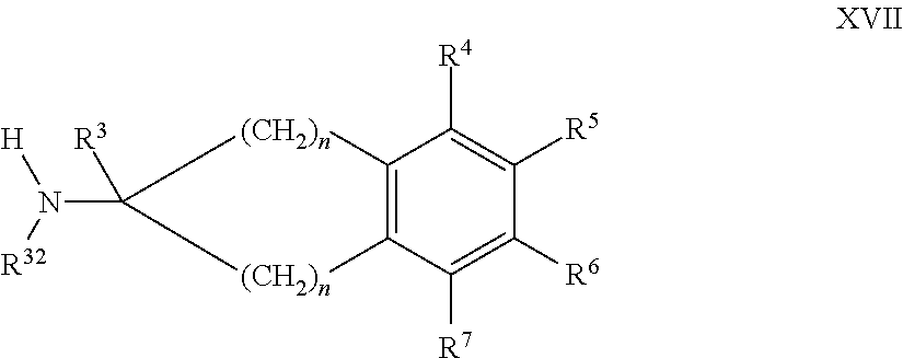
C12=C(C([R7])=C([R6])C([R5])=C1[R4])[(CH2)n]C([R3])(N([H])[R32])[(CH2)n]2
